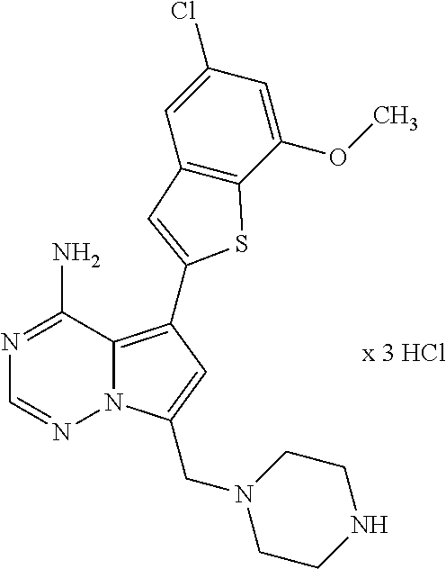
N12C(=C(C3=CC4=C(C(OC)=CC(Cl)=C4)S3)C=C1CN1CCNCC1)C(N)=NC=N2
